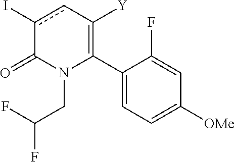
C1(C2=C([Y])cc(I)C(=O)N2CC(F)F)=CC=C([OMe])C=C1F
